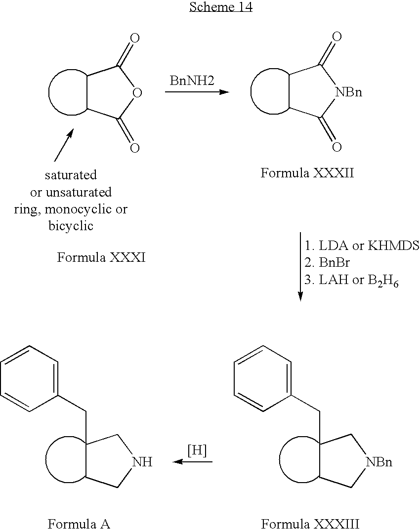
C1(CC2CC[NBn]C2)=CC=CC=C1.[H].C1(CC2CCNC2)=CC=CC=C1.C1CC(=O)OC1=O.C1CC(=O)[NBn]C1=O.[BnNH2]
